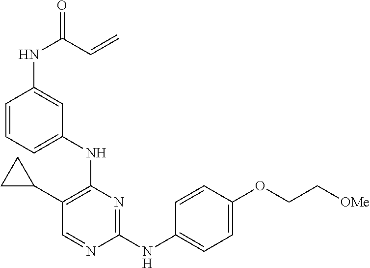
C1(C2CC2)=C(NC2=CC=CC(NC(=O)C=C)=C2)N=C(NC2=CC=C(OCC[OMe])C=C2)N=C1
